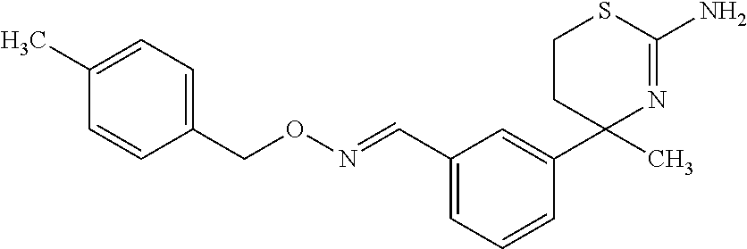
C1(C=NOCC2=CC=C(C)C=C2)=CC=CC(C2(C)N=C(N)SCC2)=C1
